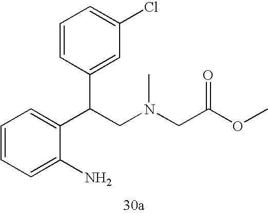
C1=C(N)C(C(C2=CC(Cl)=CC=C2)CN(CC(OC)=O)C)=CC=C1
